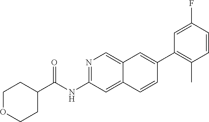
N1=C(NC(C2CCOCC2)=O)C=C2C(=C1)C=C(C1=C(C)C=CC(F)=C1)C=C2
